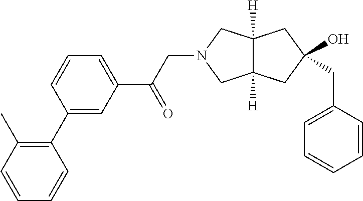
C1=CC=C(C(CN2CC3([H])C([H])(C2)CC(CC2=CC=CC=C2)(O)C3)=O)C=C1C1=C(C)C=CC=C1
